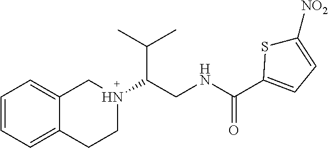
C1=CC=C2C(=C1)CN(C(C(C)C)CNC(=O)C1=CC=C([NO2])S1)CC2
